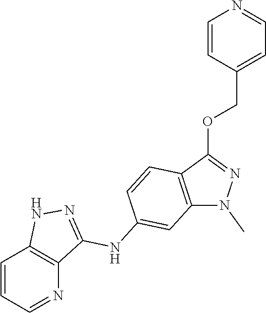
C1=CC=NC2=C1NN=C2NC1=CC2=C(C(OCC3=CC=NC=C3)=NN2C)C=C1
